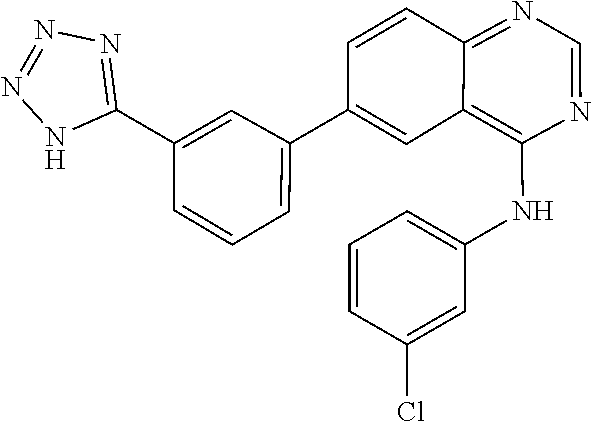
C1(C2=NN=NN2)=CC(C2=CC3=C(NC4=CC=CC(Cl)=C4)N=CN=C3C=C2)=CC=C1
